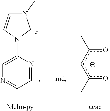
oc(cc(o)C)C.C1=NC(N2CN(C)C=C2)=CN=C1
